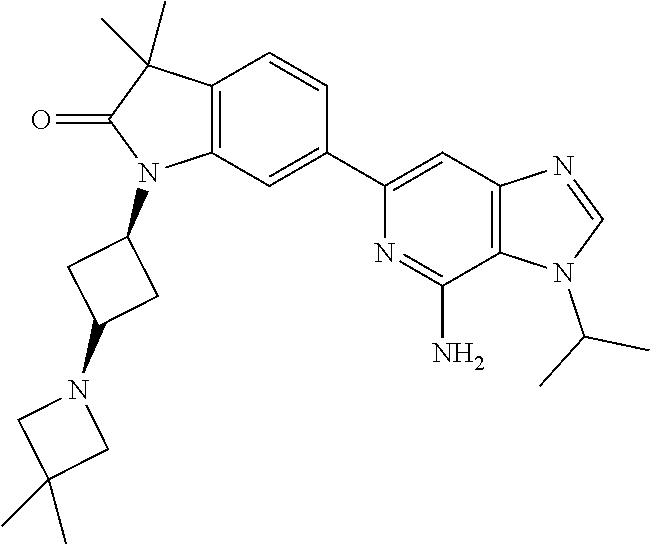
C12=C(C=C(C3=CC4=C(C(N)=N3)N(C(C)C)C=N4)C=C1)N(C1CC(N3CC(C)(C)C3)C1)C(=O)C2(C)C
